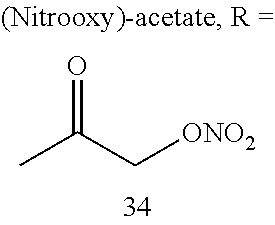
C([ONO2])C(C)=O
